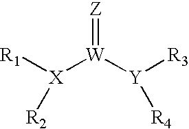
[R1][X]([W]([Y]([R3])[R4])=[Z])[R2]
